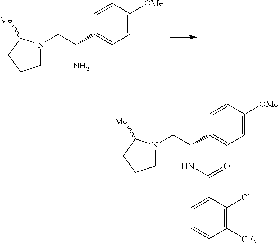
C1N(CC(N)C2=CC=C([OMe])C=C2)C([Me])CC1.C1N(CC(NC(C2=CC=CC([CF3])=C2Cl)=O)C2=CC=C([OMe])C=C2)C([Me])CC1
